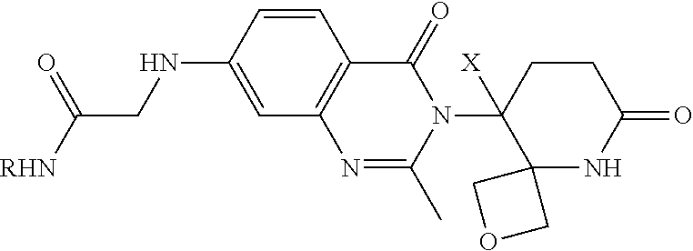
C1=CC2=C(C=C1NCC([RHN])=O)N=C(C)N(C1([X])C3(NC(=O)CC1)COC3)C2=O
